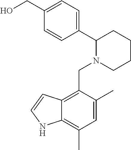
C1(CO)=CC=C(C2N(CC3=C4C(=C(C)C=C3C)NC=C4)CCCC2)C=C1
